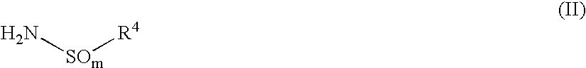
N[SOm][R4]
